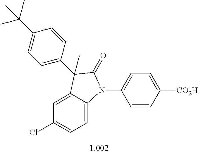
C1=C2C(=CC=C1Cl)N(C1=CC=C([CO2H])C=C1)C(=O)C2(C)C1=CC=C(C(C)(C)C)C=C1
